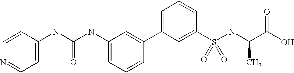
C1(NC(NC2=CC=CC(C3=CC=CC(S(=O)(=O)NC(C)C(=O)O)=C3)=C2)=O)=CC=NC=C1
